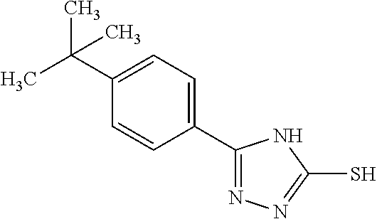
C1=C(C(C)(C)C)C=CC(C2=NN=C(S)N2)=C1
